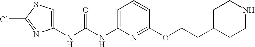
N(C(NC1=CC=CC(OCCC2CCNCC2)=N1)=O)C1=CSC(Cl)=N1
